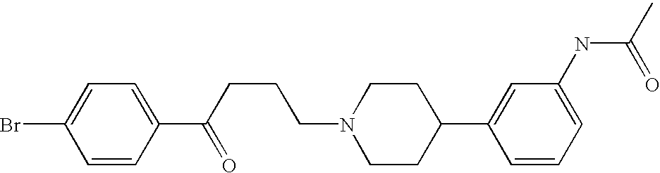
BrC1=CC=C(C(CCCN2CCC(C3=CC(NC(C)=O)=CC=C3)CC2)=O)C=C1
